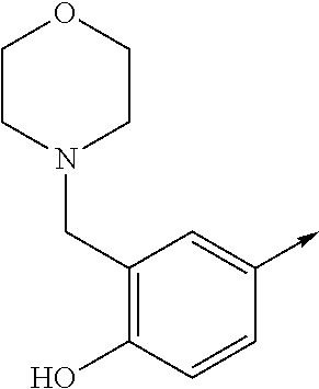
C1=CC(O)=C(CN2CCOCC2)C=C1->C
